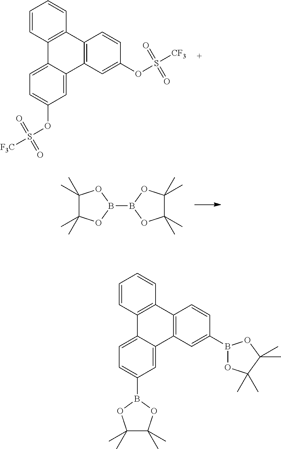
C1=CC2=C(C=C1)C1=C(C3=CC(OS([F3C])(=O)=O)=CC=C23)C=C(OS([CF3])(=O)=O)C=C1.C1(C)(C)C(C)(C)OB(B2OC(C)(C)C(C)(C)O2)O1.C1=CC2=C(C=C1)C1=C(C3=CC(B4OC(C)(C)C(C)(C)O4)=CC=C23)C=C(B2OC(C)(C)C(C)(C)O2)C=C1
